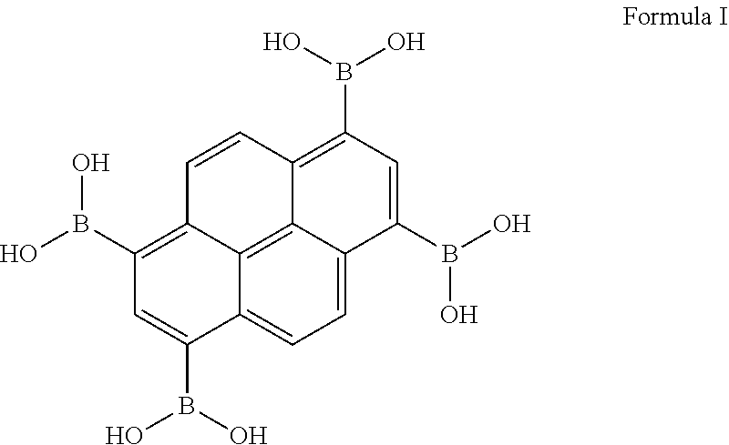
C1(B(O)O)=C2C3=C4C(=CC=C3C(B(O)O)=C1)C(B(O)O)=CC(B(O)O)=C4C=C2
